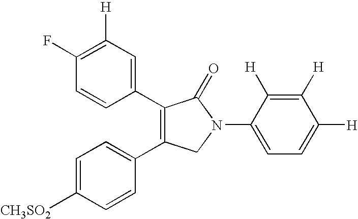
C1=CC(C2=C(C3=CC=C([CH3SO2])C=C3)CN(C3=CC=C([H])C([H])=C3[H])C2=O)=CC([H])=C1F
